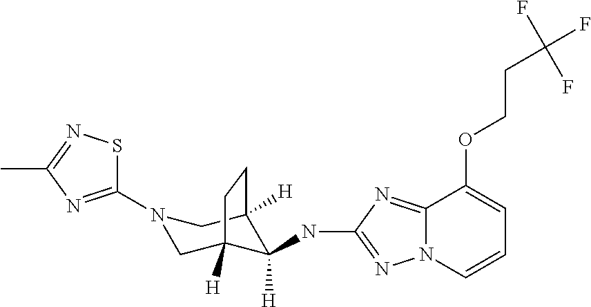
C1=CC=C(OCCC(F)(F)F)C2=NC(NC3([H])C4([H])CN(C5=NC(C)=NS5)CC3([H])CC4)=NN12
